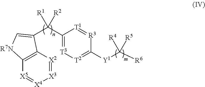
[X3]1=[X2]C2=C([X5]=[X4]1)[R7N]C=C2C(C1=[T3][T2]=C([Y1]C([R6])([R5])[R4])[R3]=[T1]1)([R2])[R1]
